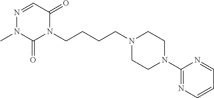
N1(CCCCN2C(=O)C=NN(C)C2=O)CCN(C2=NC=CC=N2)CC1
